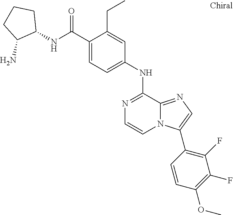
N1=C(NC2=CC=C(C(NC3CCCC3N)=O)C(CC)=C2)C2=NC=C(C3=C(F)C(F)=C(OC)C=C3)N2C=C1
